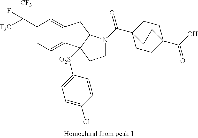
C1(C([CF3])([F3C])F)=CC=C2C(=C1)CC1C2([O2S]C2=CC=C(Cl)C=C2)CCN1C(C12CCC(C(O)=O)(CC1)CC2)=O
